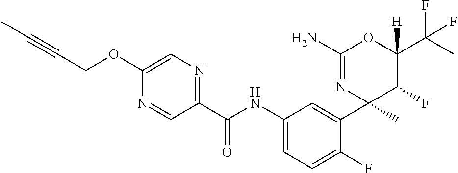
C1(C(NC2=CC=C(F)C(C3(C)C(F)C(C(C)(F)F)([H])OC(N)=N3)=C2)=O)=NC=C(OCC#CC)N=C1
